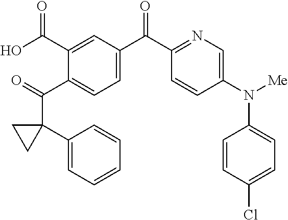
O=C(C1=CC=C(C(C2=NC=C(N([Me])C3=CC=C(Cl)C=C3)C=C2)=O)C=C1C(O)=O)C1(C2=CC=CC=C2)CC1
